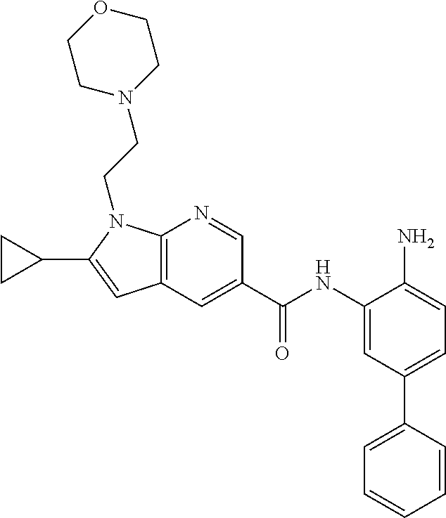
C12=C(N=CC(C(NC3=CC(C4=CC=CC=C4)=CC=C3N)=O)=C1)N(CCN1CCOCC1)C(C1CC1)=C2
